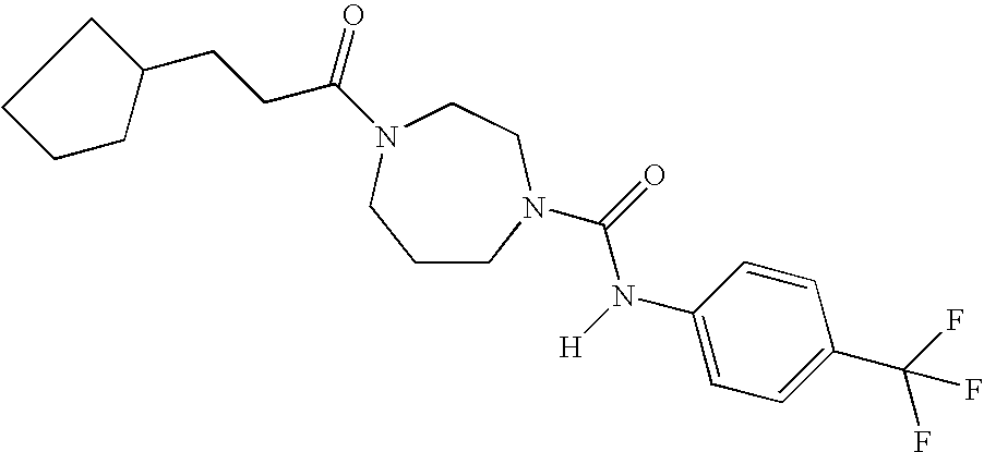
C1CN(C(=O)N([H])C2=CC=C(C(F)(F)F)C=C2)CCN(C(CCC2CCCC2)=O)C1
